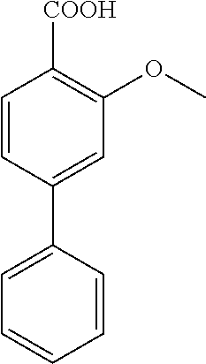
C1=CC(C2=CC=CC=C2)=CC(OC)=C1[COOH]
